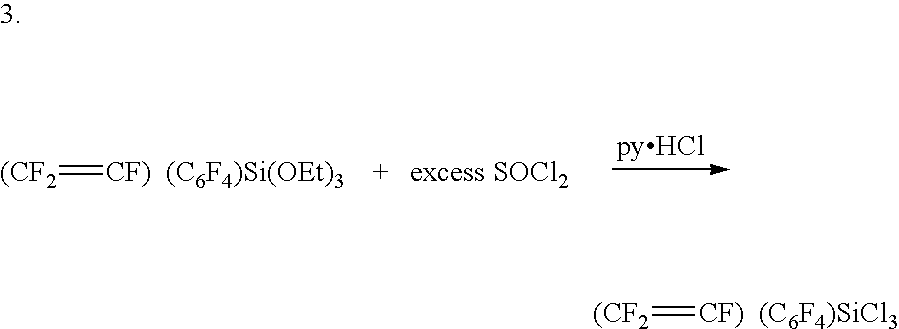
[(CF2]=[CF)].[(CF2]=[CF)].[(C6F4)SiCl3]
